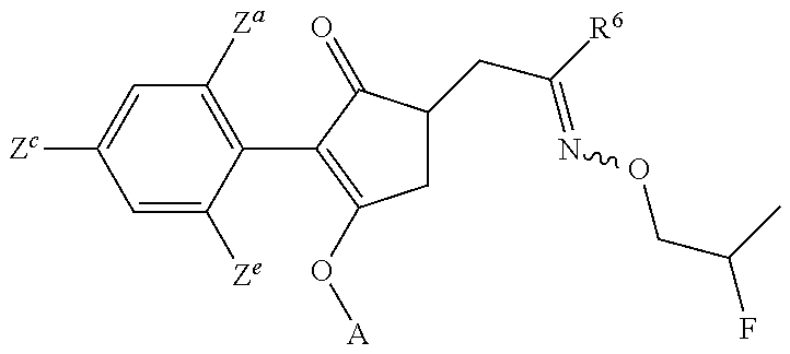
C1=C([Ze])C(C2=C(O[A])CC(CC(=NOCC(F)C)[R6])C2=O)=C([Za])C=C1[Zc]
